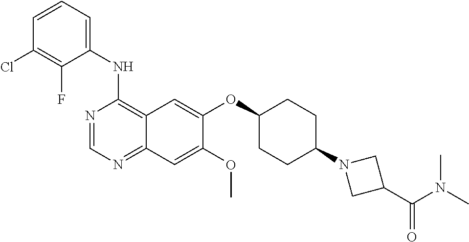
C1(NC2=C3C(=NC=N2)C=C(OC)C(OC2CCC(N4CC(C(N(C)C)=O)C4)CC2)=C3)=CC=CC(Cl)=C1F
